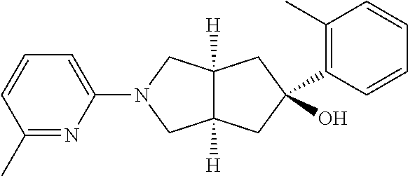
C1(N2CC3([H])C([H])(C2)CC(O)(C2=C(C)C=CC=C2)C3)=CC=CC(C)=N1
